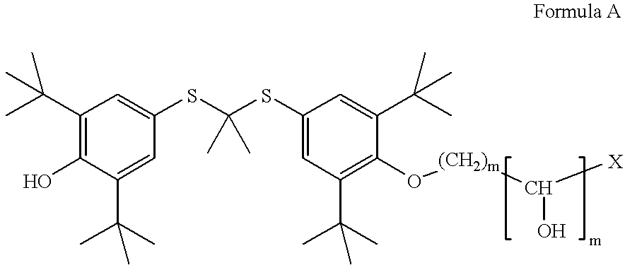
C1(C(C)(C)C)=C(O)C(C(C)(C)C)=CC(SC(SC2=CC(C(C)(C)C)=C(O[(CH2)m]C(O)[X])C(C(C)(C)C)=C2)(C)C)=C1
